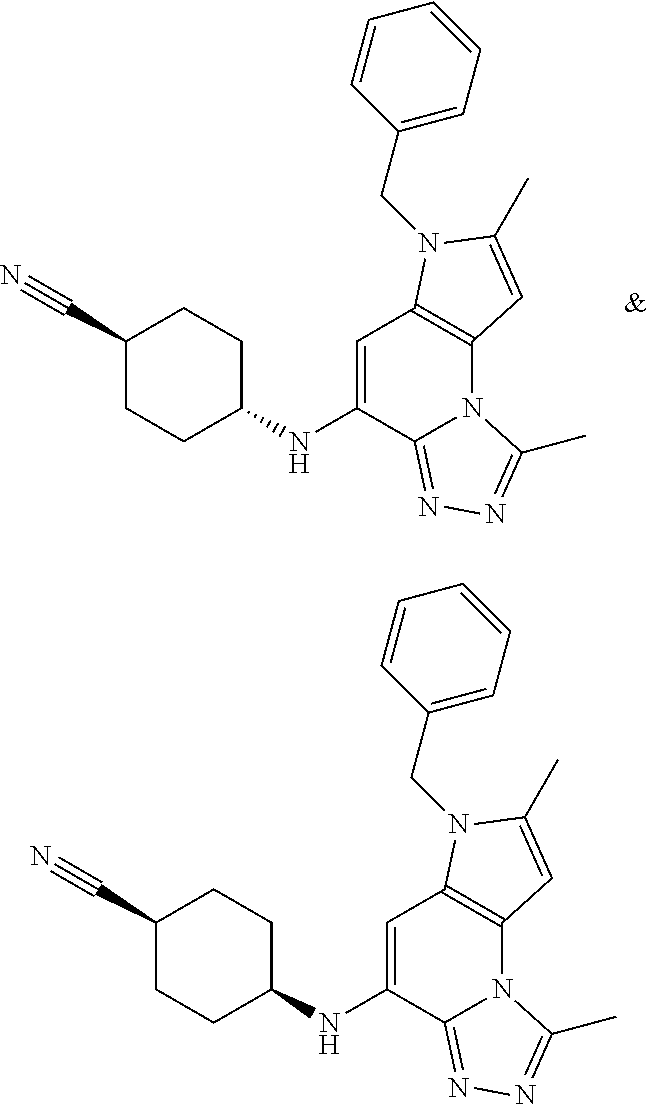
C1=C(NC2CCC(C#N)CC2)C2=NN=C(C)N2C2=C1N(CC1=CC=CC=C1)C(C)=C2.C1=C(NC2CCC(C#N)CC2)C2=NN=C(C)N2C2=C1N(CC1=CC=CC=C1)C(C)=C2
